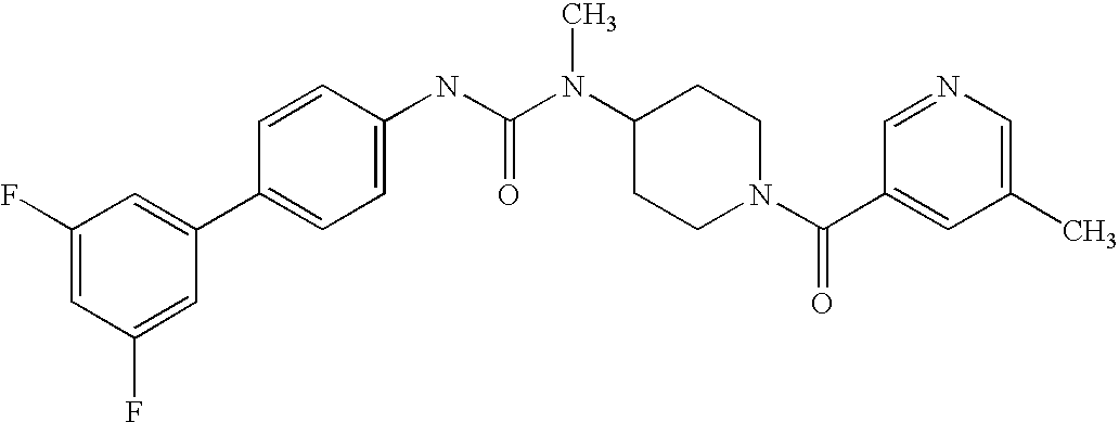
C1(F)=CC(F)=CC(C2=CC=C(NC(N(C3CCN(C(C4=CC(C)=CN=C4)=O)CC3)C)=O)C=C2)=C1
